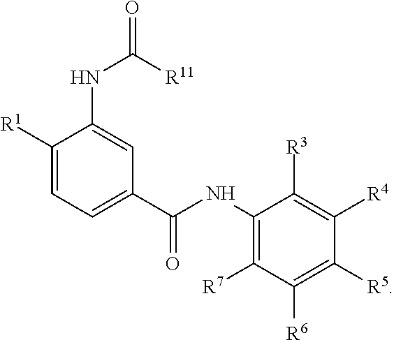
C1([R1])=CC=C(C(NC2=C([R7])C([R6])=C([R5])C([R4])=C2[R3])=O)C=C1NC(=O)[R11]
